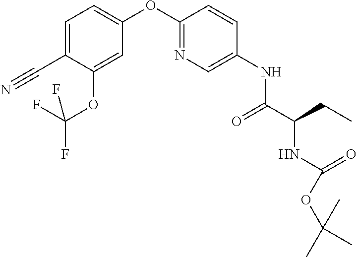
C1(C#N)=CC=C(OC2=NC=C(NC(=O)C(NC(OC(C)(C)C)=O)CC)C=C2)C=C1OC(F)(F)F
